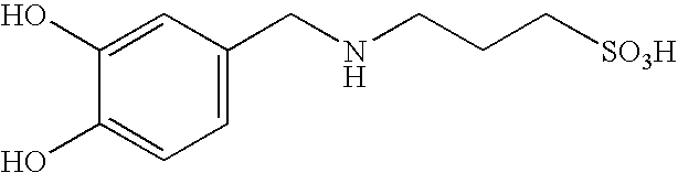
C1=C(CNCCC[SO3H])C=C(O)C(O)=C1
